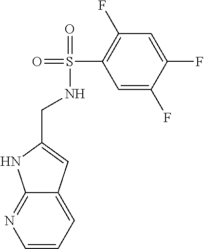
C1=CC=C2C(=N1)NC(CNS(=O)(=O)C1=C(F)C=C(F)C(F)=C1)=C2
